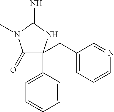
C1(=O)C(CC2=CC=CN=C2)(C2=CC=CC=C2)NC(=N)N1C
